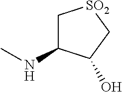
CNC1C[SO2]CC1O
